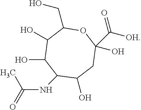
C1(O)C(O)C(NC(=O)C)C(O)CC(O)(C([OH])=O)OC1CO
